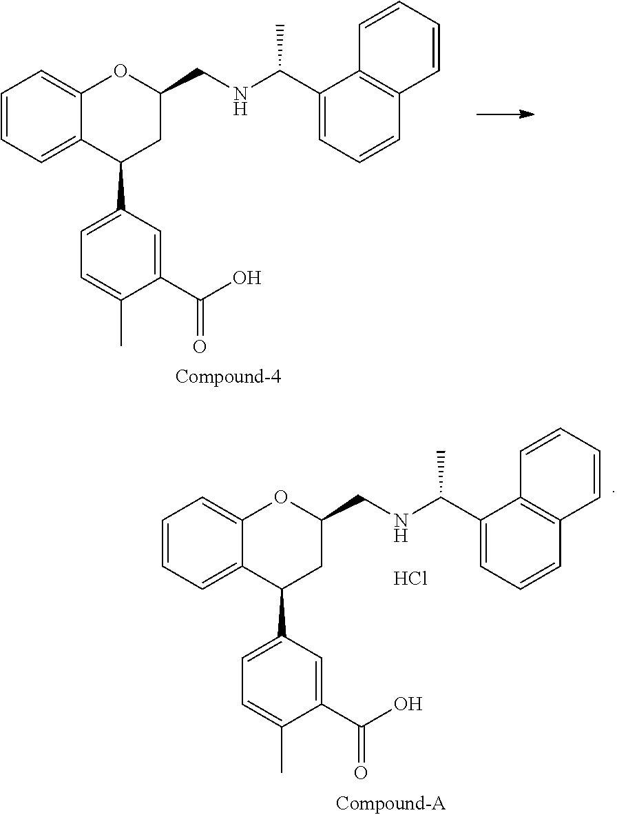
C1=CC2=C(C(C(NCC3OC4=CC=CC=C4C(C4=CC=C(C)C(C(O)=O)=C4)C3)C)=CC=C2)C=C1.C1=CC2=C(C(C(NCC3OC4=CC=CC=C4C(C4=CC=C(C)C(C(O)=O)=C4)C3)C)=CC=C2)C=C1.Cl
